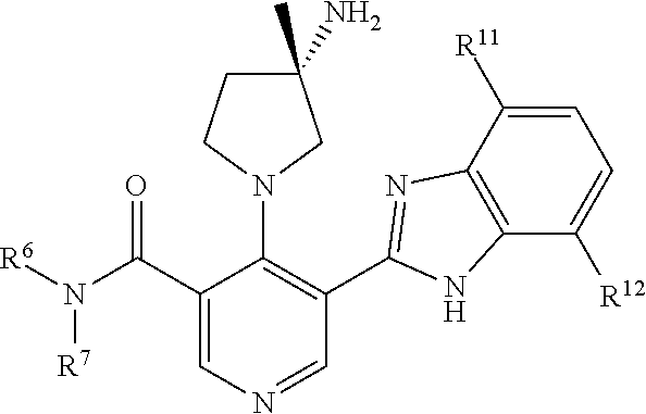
C12=C(C([R11])=CC=C1[R12])N=C(C1=C(N3CC(N)(C)CC3)C(C(N([R6])[R7])=O)=CN=C1)N2
